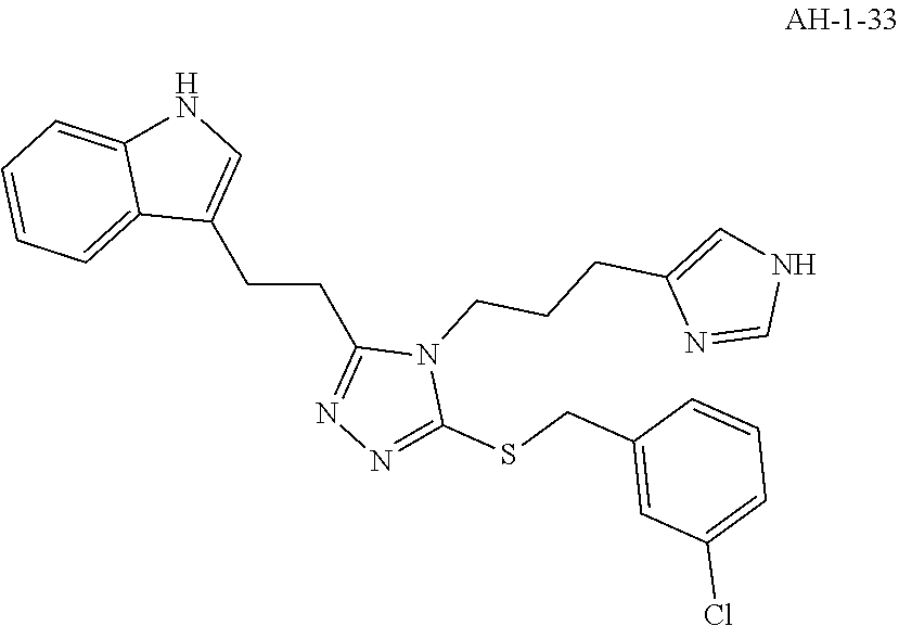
C1(CCC2=NN=C(SCC3=CC(Cl)=CC=C3)N2CCCC2=CNC=N2)=CNC2=CC=CC=C12
